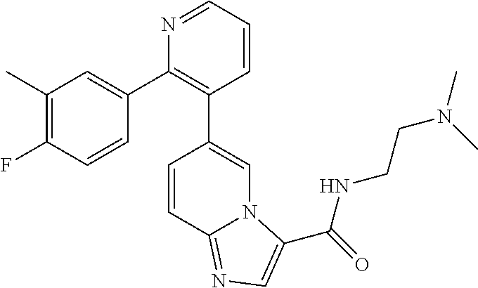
C1(C)=C(F)C=CC(C2=C(C3=CN4C(=NC=C4C(NCCN(C)C)=O)C=C3)C=CC=N2)=C1
